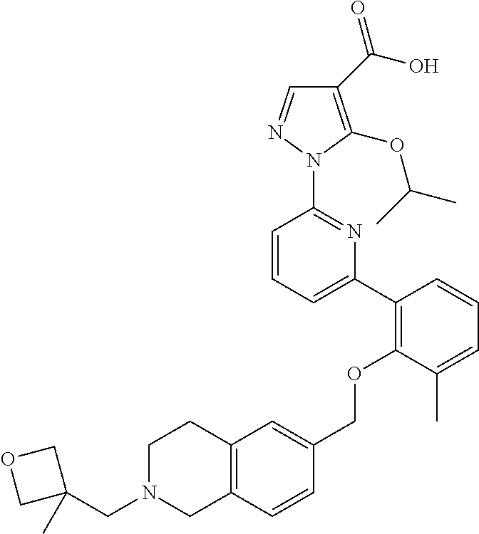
C1(C(O)=O)=C(OC(C)C)N(C2=NC(C3=C(OCC4=CC5=C(C=C4)CN(CC4(C)COC4)CC5)C(C)=CC=C3)=CC=C2)N=C1
